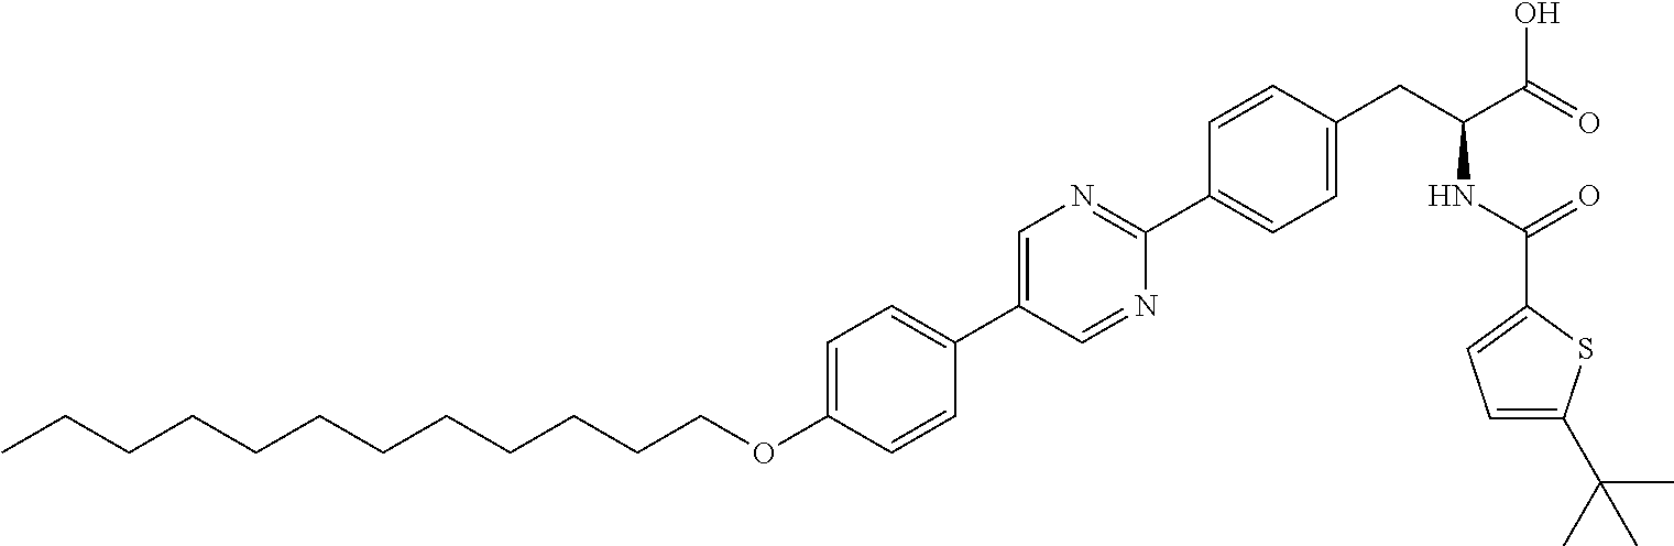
C(OC1=CC=C(C2=CN=C(C3=CC=C(CC(NC(=O)C4=CC=C(C(C)(C)C)S4)C(=O)O)C=C3)N=C2)C=C1)CCCCCCCCCCC
